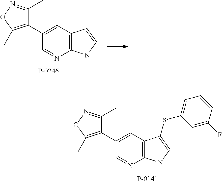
C12=C(C=C(C3=C(C)ON=C3C)C=N1)C=CN2.C12=C(C=C(C3=C(C)ON=C3C)C=N1)C(SC1=CC=CC(F)=C1)=CN2
